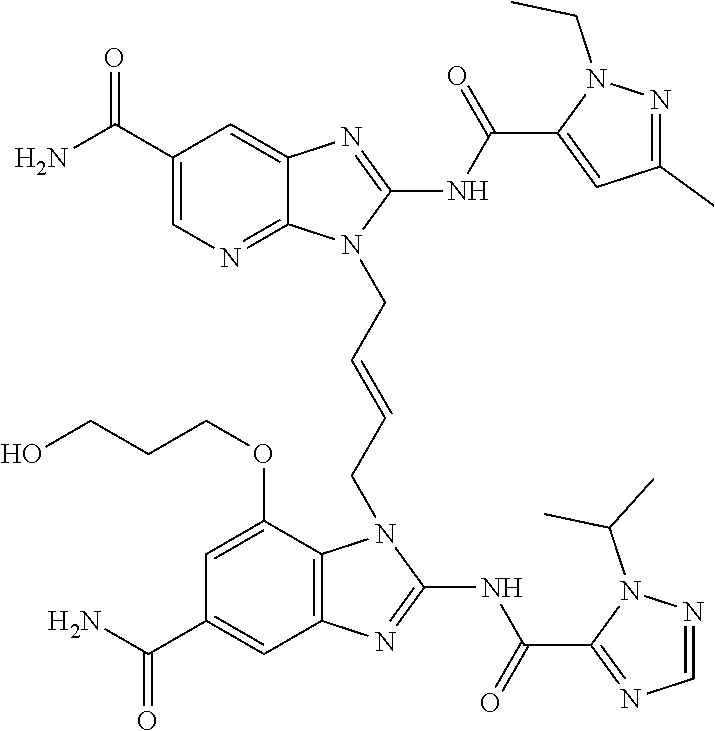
NC(C1=CN=C2C(=C1)N=C(NC(=O)C1=CC(C)=NN1CC)N2CC=CCN1C2=C(C=C(C(N)=O)C=C2OCCCO)N=C1NC(=O)C1=NC=NN1C(C)C)=O
